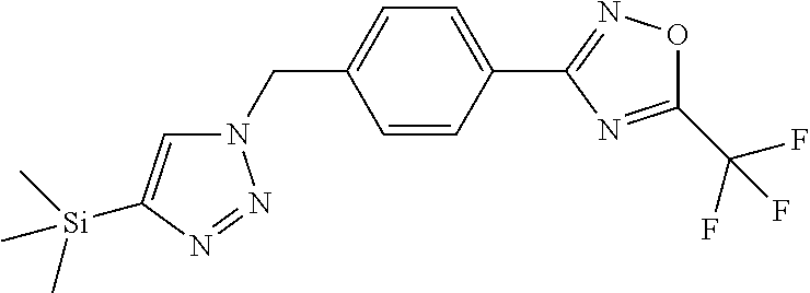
N1(CC2=CC=C(C3=NOC(C(F)(F)F)=N3)C=C2)C=C([Si](C)(C)C)N=N1
